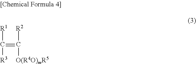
C(=C([R1])[R3])([R2])[O(R4O)mR5]
